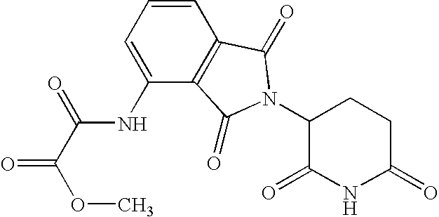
C1=CC2=C(C(NC(C(OC)=O)=O)=C1)C(=O)N(C1C(=O)NC(=O)CC1)C2=O
